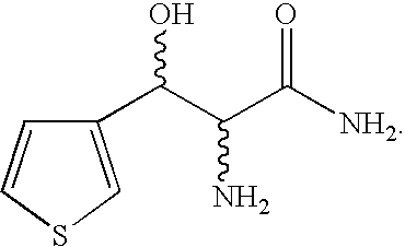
C(C(C([NH2])=O)N)(O)C1=CSC=C1
